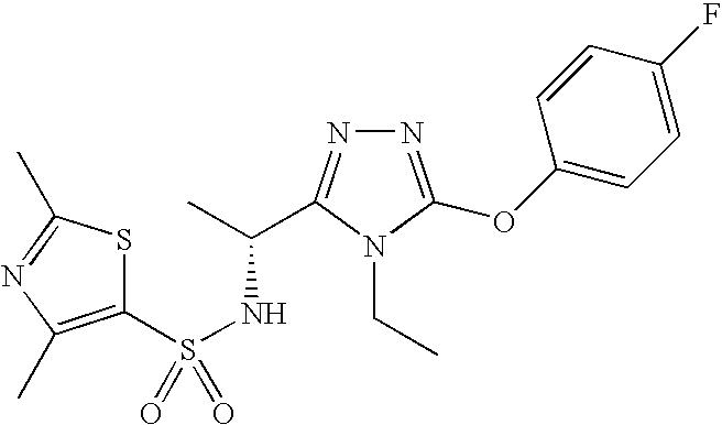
N1=C(OC2=CC=C(F)C=C2)N(CC)C(C(C)NS(=O)(C2=C(C)N=C(C)S2)=O)=N1
